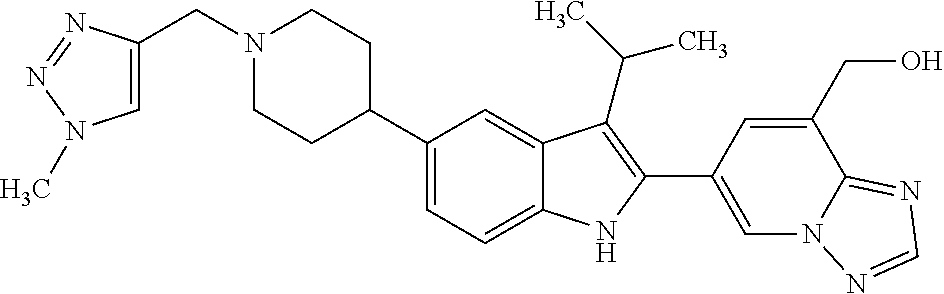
C(N1CCC(C2=CC=C3C(=C2)C(C(C)C)=C(C2=CN4C(=NC=N4)C(CO)=C2)N3)CC1)C1=CN(C)N=N1
